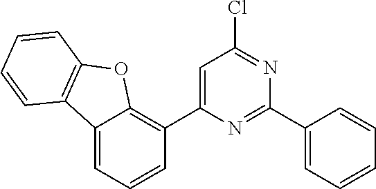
C1(C2=CC=CC=C2)=NC(C2=C3C(=CC=C2)C2=C(O3)C=CC=C2)=CC(Cl)=N1
